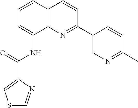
C1=CC2=C(C(NC(=O)C3=CSC=N3)=C1)N=C(C1=CN=C(C)C=C1)C=C2
